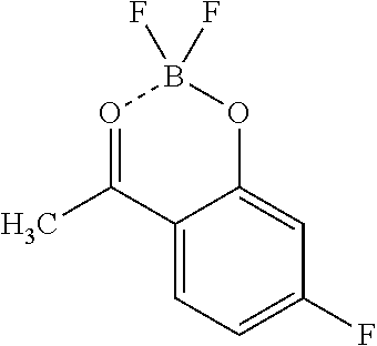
C12=CC=C(F)C=C1OB(F)(F)O=C2C
